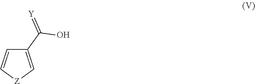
C1(C(O)=[Y])=C[Z]C=C1
